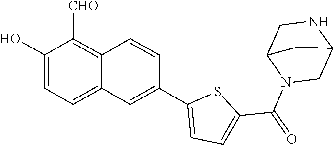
C1(O)=CC=C2C(=C1[CHO])C=CC(C1=CC=C(C(=O)N3C4CNC(C3)C4)S1)=C2
